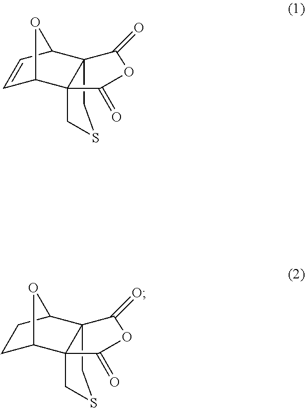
C123CSCC1(C1C=CC2O1)C(=O)OC3=O.C123CSCC1(C1CCC2O1)C(=O)OC3=O
